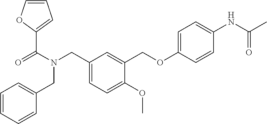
C(N(CC1=CC=C(OC)C(COC2=CC=C(NC(C)=O)C=C2)=C1)CC1=CC=CC=C1)(=O)C1=CC=CO1
